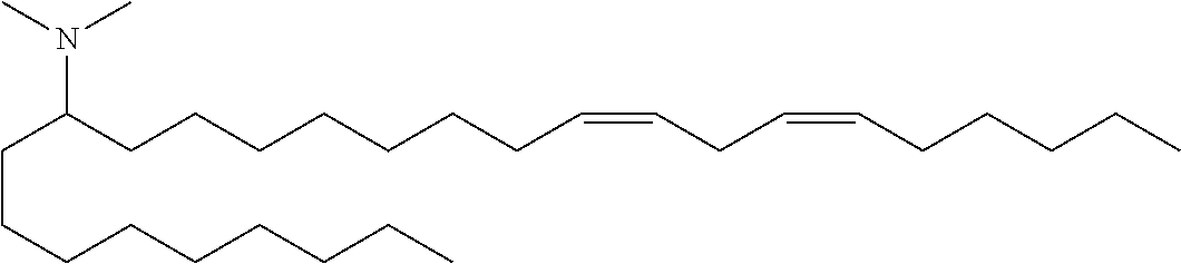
C(C(CCCCCCCC=CCC=CCCCCC)N(C)C)CCCCCCCC
